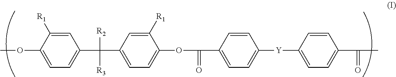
C1=C(C(C2=CC=C(OC(=O)C3=CC=C([Y]C4=CC=C(C(=O)C)C=C4)C=C3)C([R1])=C2)([R2])[R3])C=C([R1])C(OC)=C1
